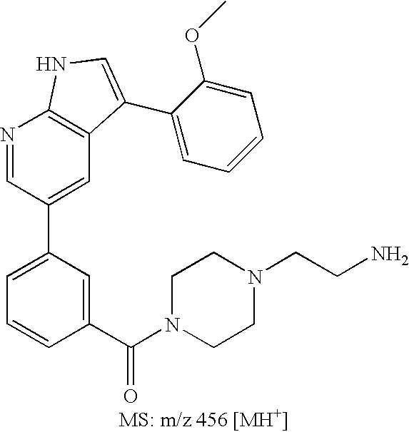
C1=C(C2=CC3=C(N=C2)NC=C3C2=CC=CC=C2OC)C=C(C(N2CCN(CCN)CC2)=O)C=C1
